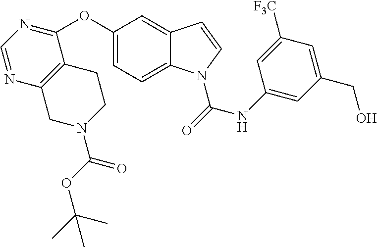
C1(OC2=NC=NC3=C2CCN(C(OC(C)(C)C)=O)C3)=CC=C2C(=C1)C=CN2C(NC1=CC(CO)=CC([F3C])=C1)=O
